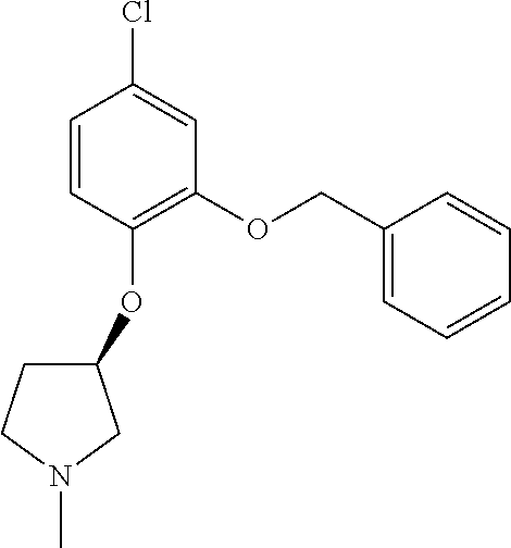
C1=CC(OC2CCN(C)C2)=C(OCC2=CC=CC=C2)C=C1Cl
